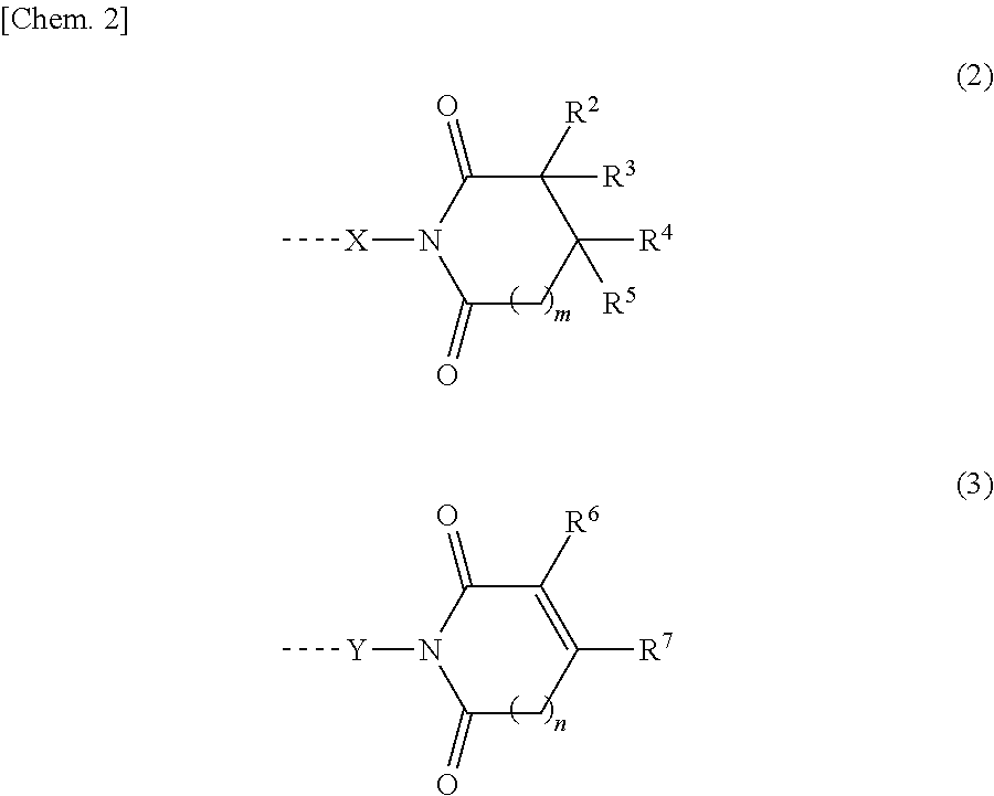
C1(=O)N([X]C)C(=O)CC([R4])([R5])C1([R3])[R2].C1(=O)N([Y]C)C(=O)CC([R7])=C1[R6]
